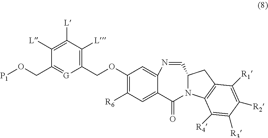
C1(COC2=C([R6])C=C3C(=C2)N=CC2N(C3=O)C3=C(C2)C([R1])=C([R2])C([R3])=C3[R4])=C([L])C([L])=C([L])C(CO[P1])=[G]1
